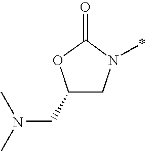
C1(CN(C)C)CN(C)C(=O)O1
